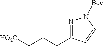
N1=C(CCC[HO2C])C=CN1[Boc]
